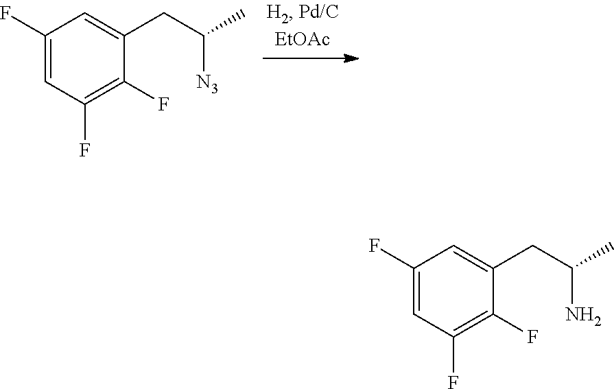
C1(F)=CC(F)=C(F)C(CC([N3])C)=C1.C1(F)=CC(F)=C(F)C(CC(N)C)=C1
